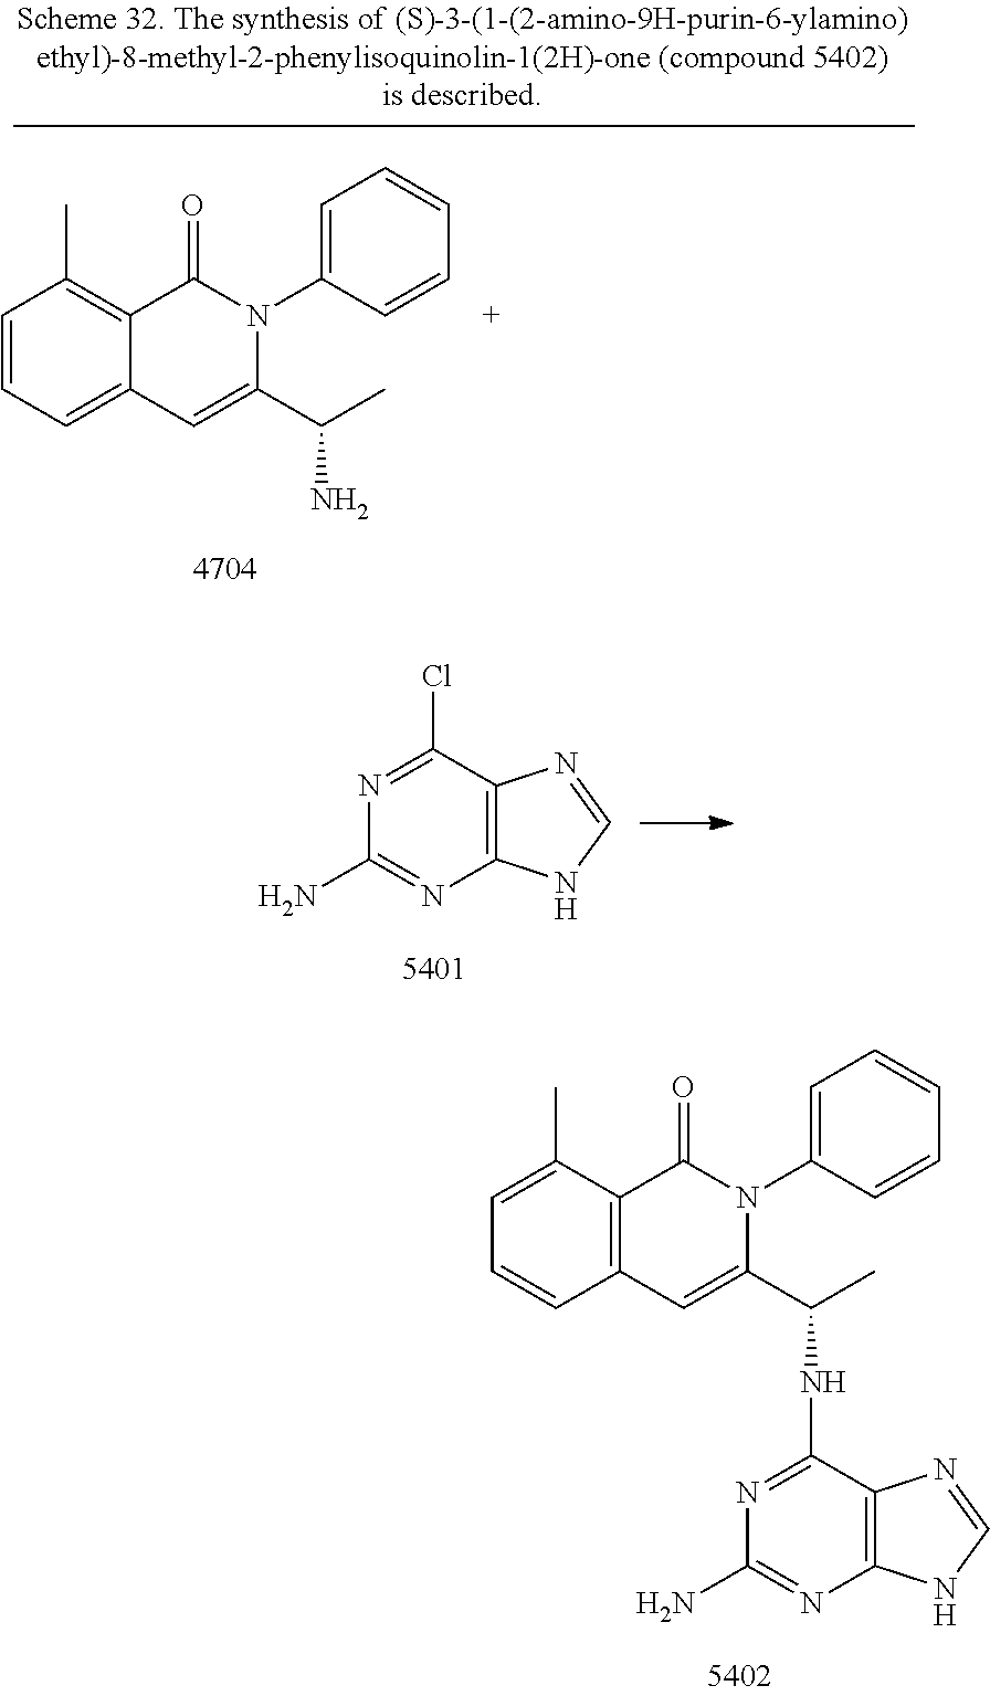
C1=C(C)C2=C(C=C1)C=C(C(C)NC1=NC(N)=NC3=C1N=CN3)N(C1=CC=CC=C1)C2=O.C1=CC=C2C(=C1C)C(=O)N(C1=CC=CC=C1)C(C(C)N)=C2.C12=C(C(Cl)=NC(N)=N1)N=CN2
